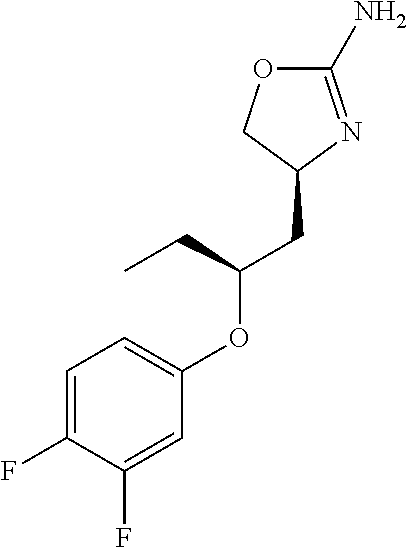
C1(N)=NC(CC(OC2=CC=C(F)C(F)=C2)CC)CO1
